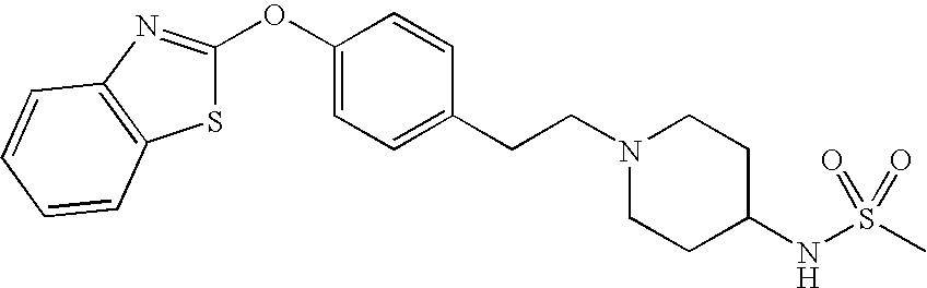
O(C1=CC=C(CCN2CCC(NS(C)(=O)=O)CC2)C=C1)C1=NC2=C(S1)C=CC=C2
